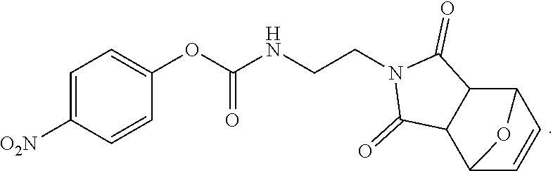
C1=C([O2N])C=CC(OC(=O)NCCN2C(=O)C3C(C2=O)C2C=CC3O2)=C1
